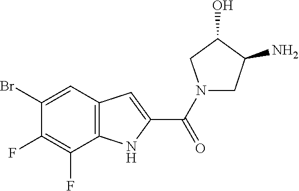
C12=C(C=C(Br)C(F)=C1F)C=C(C(=O)N1CC(N)C(O)C1)N2
